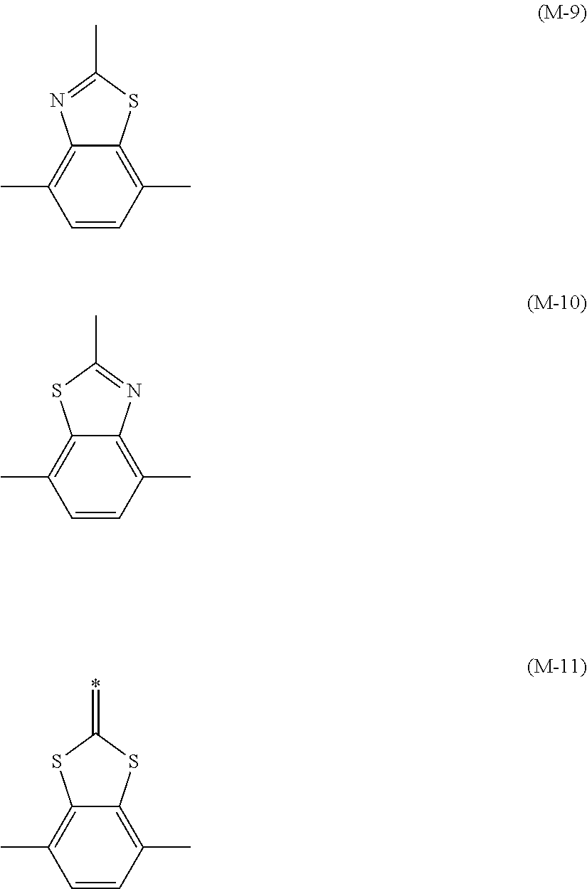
C12=C(C)C=CC(C)=C1SC(C)=N2.C12=C(C)C=CC(C)=C1N=C(C)S2.C12=C(C)C=CC(C)=C1SC(=*)S2
